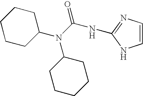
C1C(N(C(NC2=NC=CN2)=O)C2CCCCC2)CCCC1
